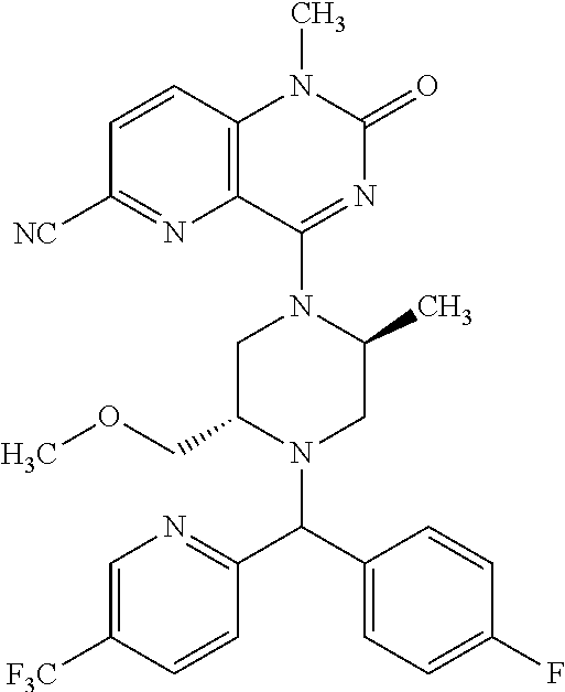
C1=CC2=C(N=C1[NC])C(N1C(C)CN(C(C3=NC=C([F3C])C=C3)C3=CC=C(F)C=C3)C(COC)C1)=NC(=O)N2C
